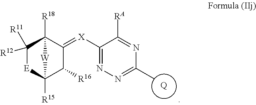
[Q].C1([X]=C2C3([R18])C([R12])([R11])[E]C([R15])(C2[R16])[W]3)=NN=C(C)N=C1[RA]
